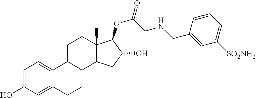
C1=C(O)C=C2C(=C1)C1C(CC2)C2C(C)(CC1)C(OC(=O)CNCC1=CC([SO2NH2])=CC=C1)C(O)C2
